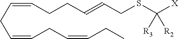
C(CC=CCC=CCC)=CCCC=CCSC([X])([R3])[R2]
